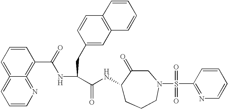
C1=CN=C2=C(C(NC(C(=O)NC3CCCN(S(=O)(=O)C4=NC=CC=C4)CC3=O)CC3=CC4=C(C=C3)C=CC=C4)=O)C=CC=C2=C1
